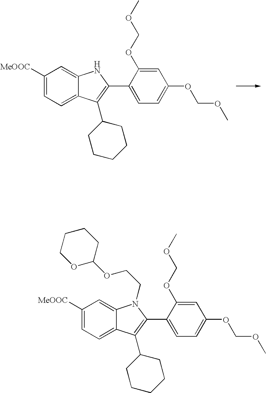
C1([MeOOC])=CC=C2C(=C1)NC(C1=CC=C(OCOC)C=C1OCOC)=C2C1CCCCC1.C1([MeOOC])=CC=C2C(=C1)N(CCOC1OCCCC1)C(C1=CC=C(OCOC)C=C1OCOC)=C2C1CCCCC1
